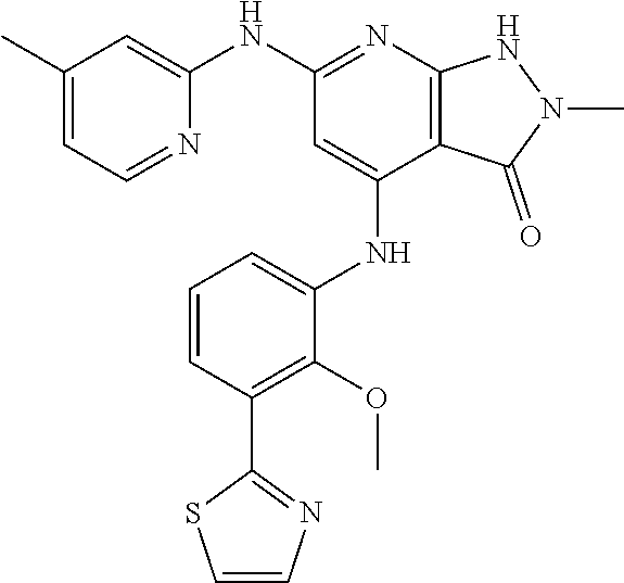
N(C1=NC2=C(C(NC3=CC=CC(C4=NC=CS4)=C3OC)=C1)C(=O)N(C)N2)C1=CC(C)=CC=N1
